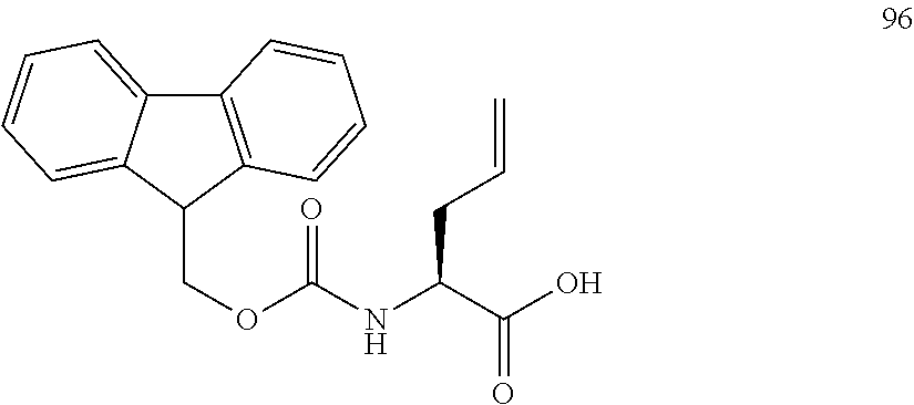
C12=C(C(COC(=O)NC(CC=C)C(=O)O)C3=CC=CC=C13)C=CC=C2
